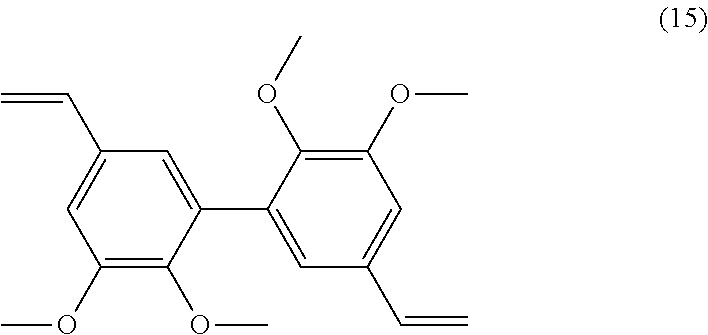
C1(OC)=C(OC)C(C2=CC(C=C)=CC(OC)=C2OC)=CC(C=C)=C1
